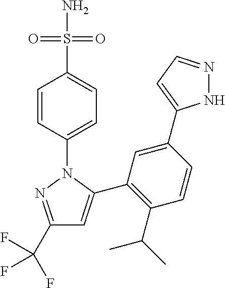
C1(C(F)(F)F)=NN(C2=CC=C(S(N)(=O)=O)C=C2)C(C2=C(C(C)C)C=CC(C3=CC=NN3)=C2)=C1
